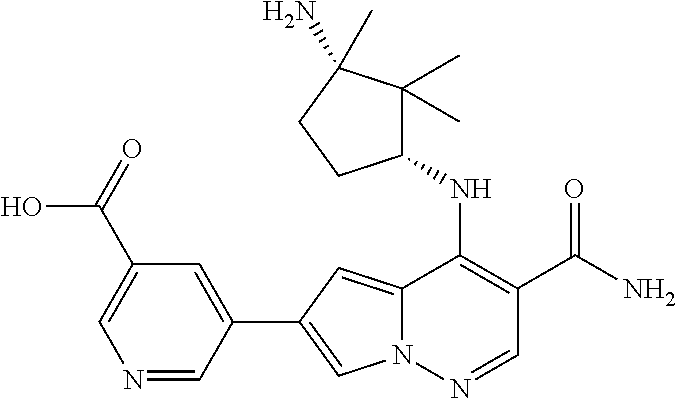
N12C(=CC(C3=CC(C(=O)O)=CN=C3)=C1)C(NC1C(C)(C)C(N)(C)CC1)=C(C(N)=O)C=N2
